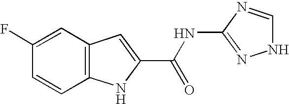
C1(C(NC2=NNC=N2)=O)=CC2=C(N1)C=CC(F)=C2
